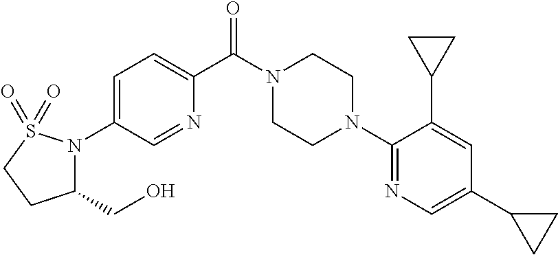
C1=C(N2C(CO)CCS2(=O)=O)C=NC(C(N2CCN(C3=NC=C(C4CC4)C=C3C3CC3)CC2)=O)=C1
